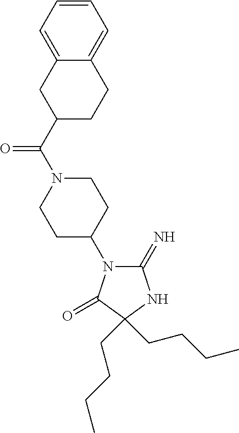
C1(=N)N(C2CCN(C(=O)C3CCC4=CC=CC=C4C3)CC2)C(=O)C(CCCC)(CCCC)N1
